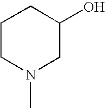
C1CN(C)CC(O)C1
